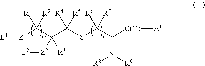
[L1][Z1]C(C(C(SC([R6])([R7])C([C(O)][A1])N([R8])[R9])([R4])[R5])([Z2][L2])[R3])([R1])[R2]
